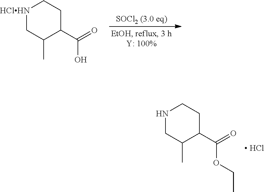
[HClHN]1CC(C)C(C(=O)O)CC1.N1CC(C)C(C(=O)OCC)CC1.[ HCl]
